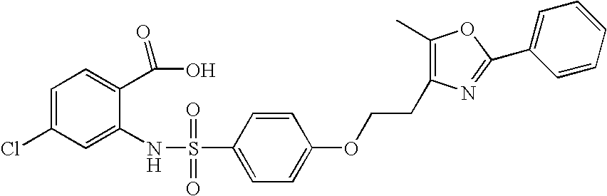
C1=C(Cl)C=C(NS(C2=CC=C(OCCC3=C(C)OC(C4=CC=CC=C4)=N3)C=C2)(=O)=O)C(C(O)=O)=C1
